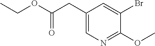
C1(CC(OCC)=O)=CN=C(OC)C(Br)=C1
